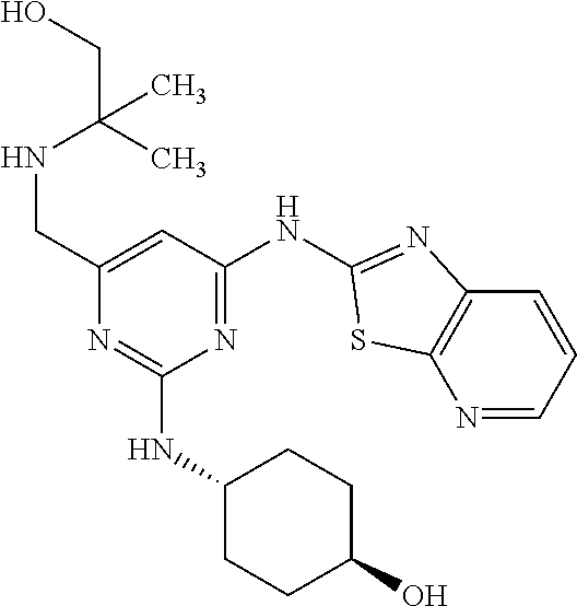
N1=CC=CC2=C1SC(NC1=NC(NC3CCC(O)CC3)=NC(CNC(CO)(C)C)=C1)=N2
